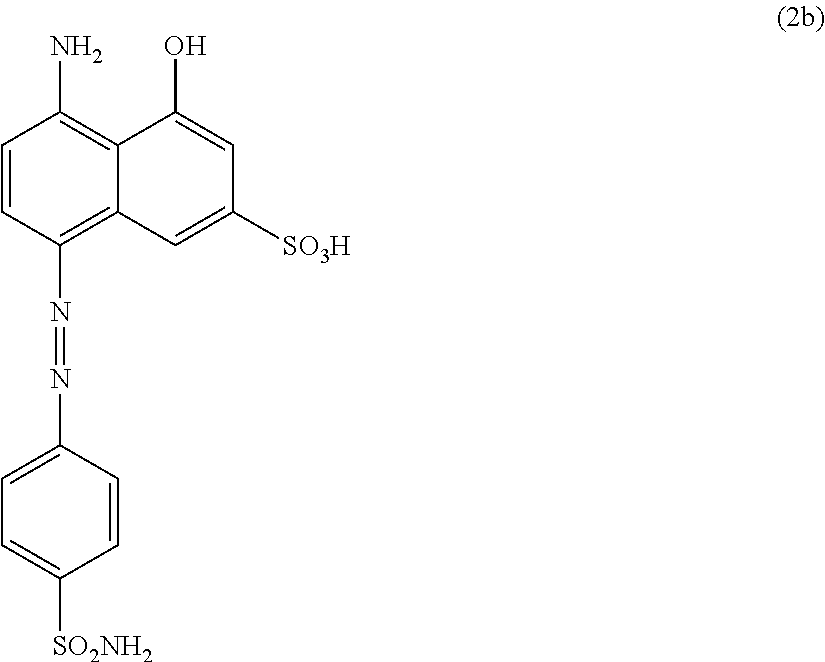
C1=CC(N=NC2=CC=C([SO2NH2])C=C2)=C2C(=C1N)C(O)=CC([SO3H])=C2
